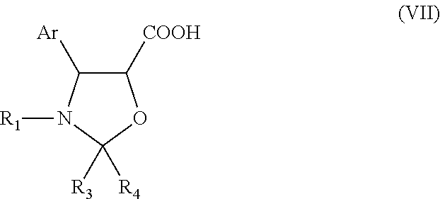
C1([COOH])C([Ar])N([R1])C([R3])([R4])O1
